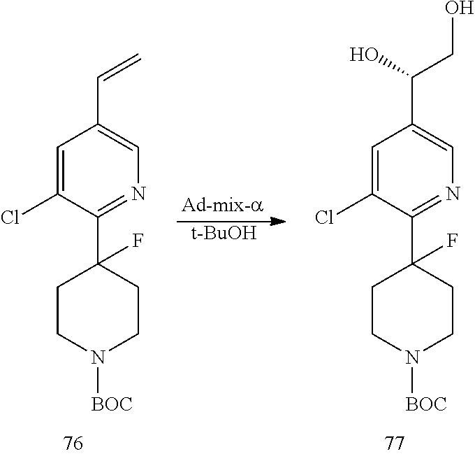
C1=C(Cl)C(C2(F)CCN([BOC])CC2)=NC=C1C=C.[t-BuOH].C1=C(Cl)C(C2(F)CCN([BOC])CC2)=NC=C1C(CO)O
